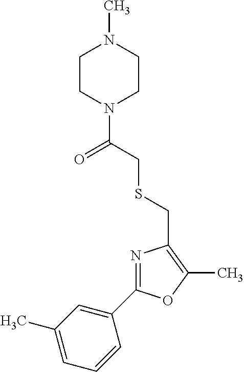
C1(C2=NC(CSCC(N3CCN(C)CC3)=O)=C(C)O2)=CC(C)=CC=C1
